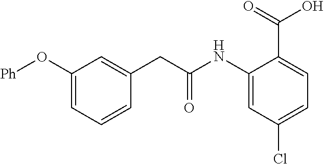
C1(NC(CC2=CC(O[Ph])=CC=C2)=O)=CC(Cl)=CC=C1C(=O)O
